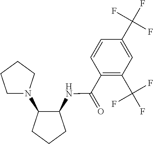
C1(NC(C2=C(C(F)(F)F)C=C(C(F)(F)F)C=C2)=O)C(N2CCCC2)CCC1
